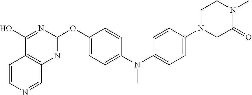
C12=C(N=C(OC3=CC=C(N(C4=CC=C(N5CC(=O)N(C)CC5)C=C4)C)C=C3)N=C1O)C=NC=C2
